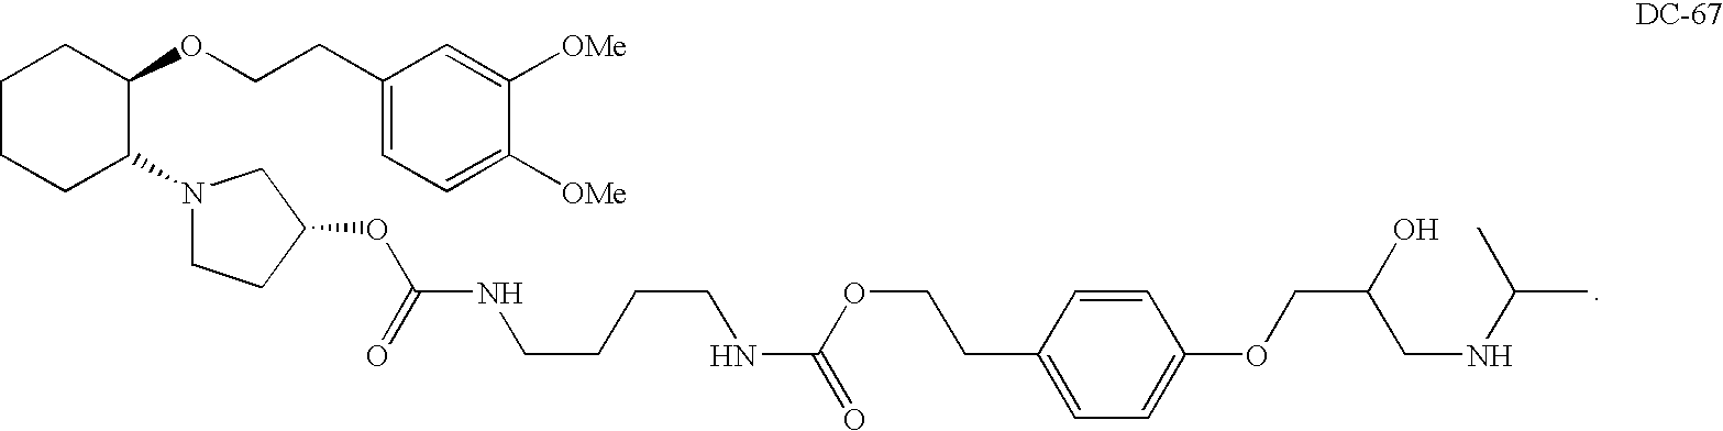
C1CCC(N2CCC(OC(NCCCCNC(=O)OCCC3=CC=C(OCC(CNC(C)C)O)C=C3)=O)C2)C(OCCC2=CC=C([OMe])C([OMe])=C2)C1
